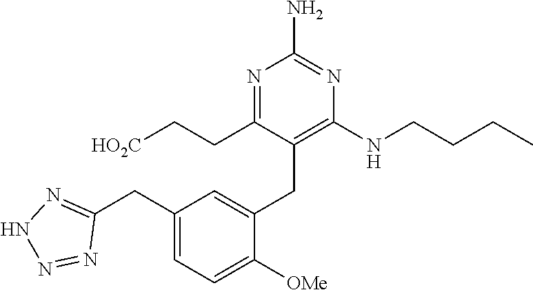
C1=C(CC2=NNN=N2)C=C(CC2=C(NCCCC)N=C(N)N=C2CC[HO2C])C([OMe])=C1
